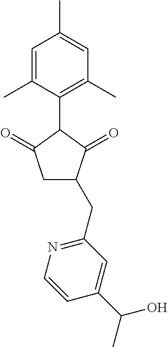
C1=C(C)C(C2C(=O)CC(CC3=NC=CC(C(C)O)=C3)C2=O)=C(C)C=C1C
